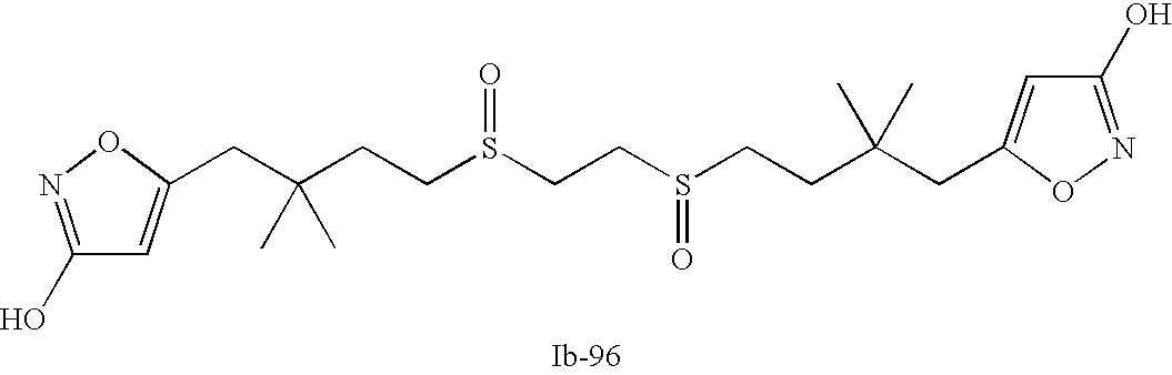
S(=O)(CCC(CC1=CC(O)=NO1)(C)C)CCS(CCC(CC1=CC(O)=NO1)(C)C)=O
